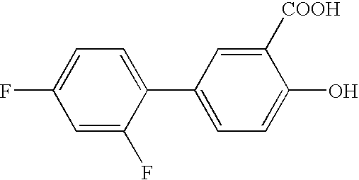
C1=C(F)C=C(F)C(C2=CC=C(O)C([COOH])=C2)=C1
